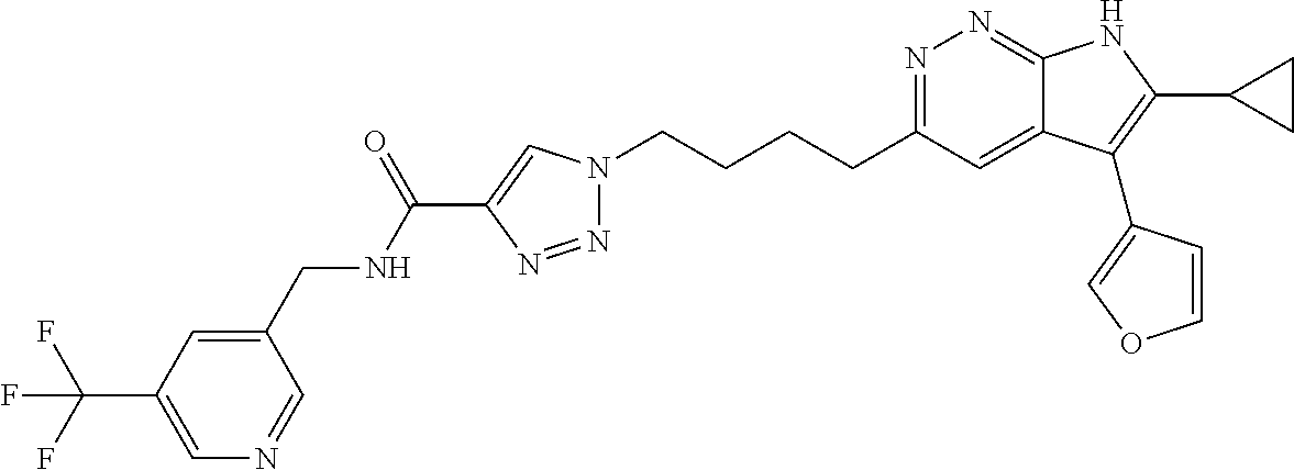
N1=C(CCCCN2N=NC(C(NCC3=CC(C(F)(F)F)=CN=C3)=O)=C2)C=C2C(=N1)NC(C1CC1)=C2C1=COC=C1
